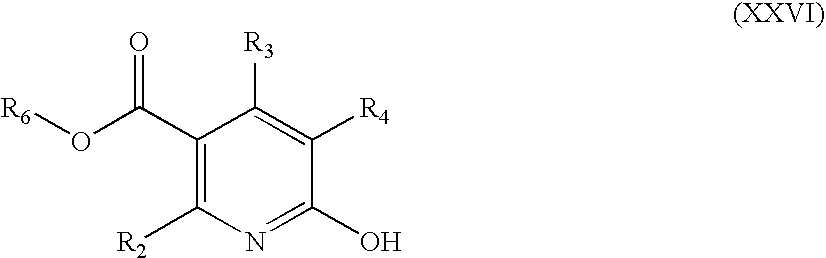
[R6]OC(C1=C([R2])N=C(O)C([R4])=C1[R3])=O
